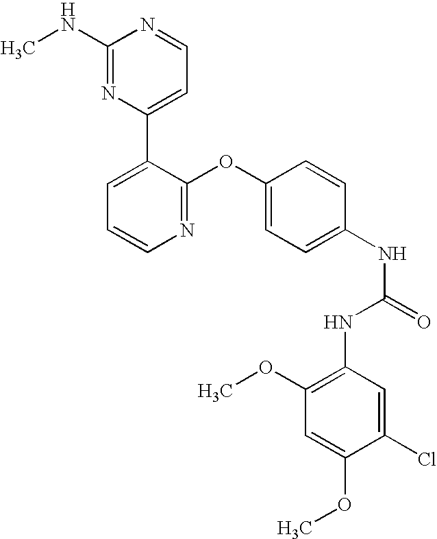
C1(NC)=NC(C2=CC=CN=C2OC2=CC=C(NC(=O)NC3=C(OC)C=C(OC)C(Cl)=C3)C=C2)=CC=N1
